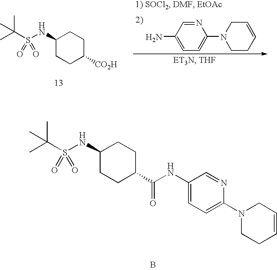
C1=C(N)C=NC(N2CCC=CC2)=C1.C1(NS(C(C)(C)C)(=O)=O)CCC([CO2H])CC1.C1(NS(C(C)(C)C)(=O)=O)CCC(C(NC2=CC=C(N3CCC=CC3)N=C2)=O)CC1.B
